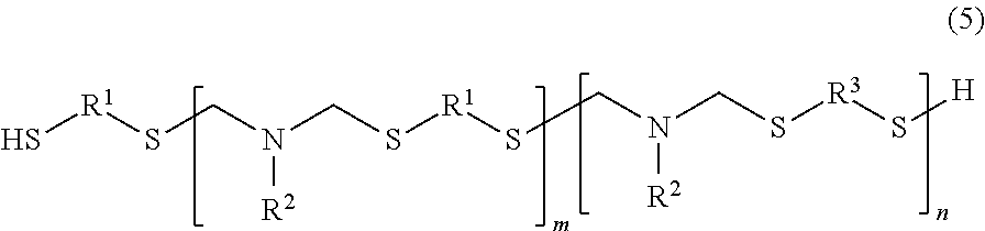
S[R1]SCN(CS[R1]SCN(CS[R3]S[H])[R2])[R2]
